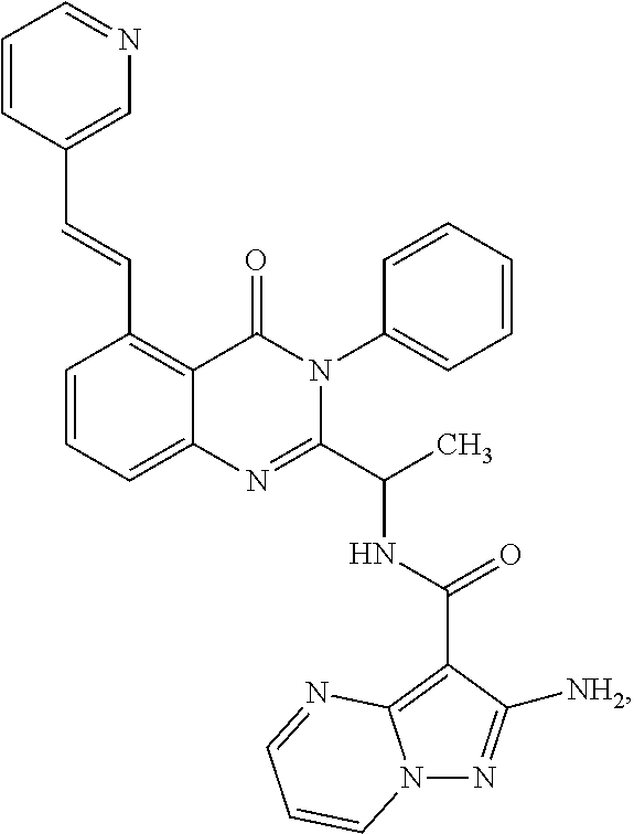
C1=CC=C2C(=C1C=CC1=CN=CC=C1)C(=O)N(C1=CC=CC=C1)C(C(C)NC(=O)C1=C3N(N=C1[NH2])C=CC=N3)=N2
